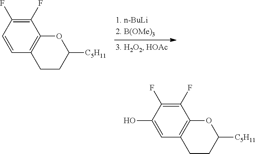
C1=CC2=C(C(F)=C1F)OC([C5H11])CC2.C1(O)=CC2=C(C(F)=C1F)OC([C5H11])CC2
